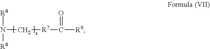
N([R8])([R8])C[R7]C(=O)[R9]
